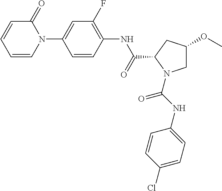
C1=CC(NC(=O)C2CC(OC)CN2C(NC2=CC=C(Cl)C=C2)=O)=C(F)C=C1N1C(=O)C=CC=C1
